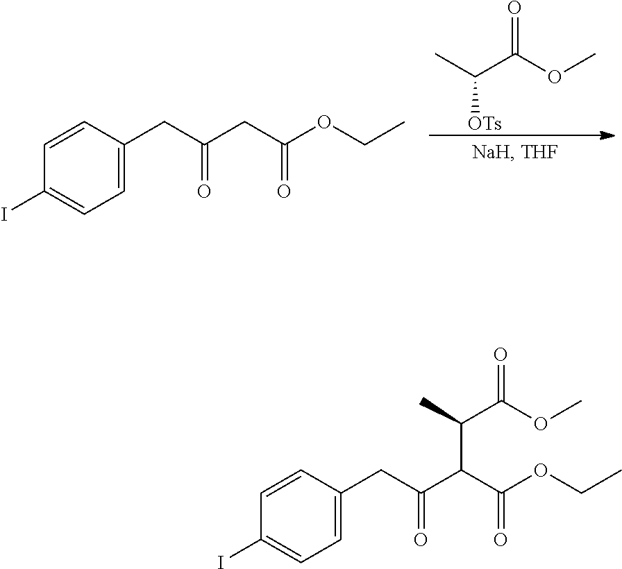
[OTs]C(C)C(OC)=O.C1=C(CC(CC(OCC)=O)=O)C=CC(I)=C1.C1=C(CC(C(C(OCC)=O)C(C)C(OC)=O)=O)C=CC(I)=C1
